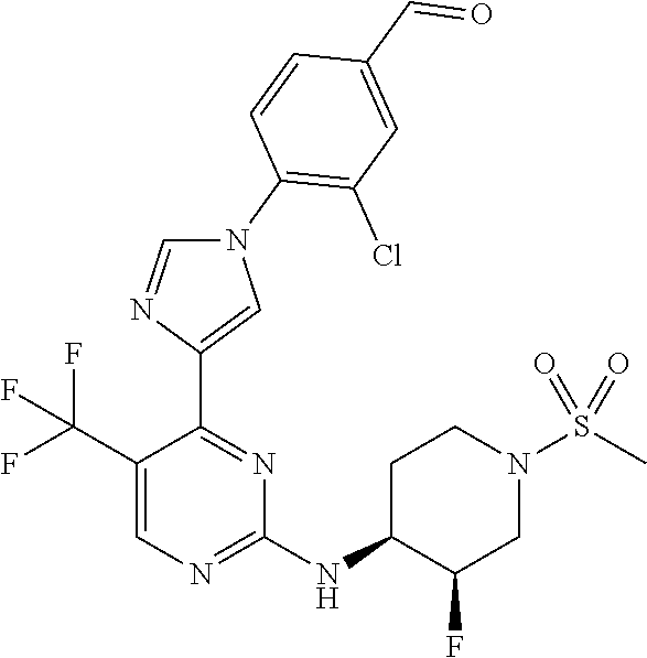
C1(C(F)(F)F)=CN=C(NC2C(F)CN(S(C)(=O)=O)CC2)N=C1C1=CN(C2=C(Cl)C=C(C=O)C=C2)C=N1
